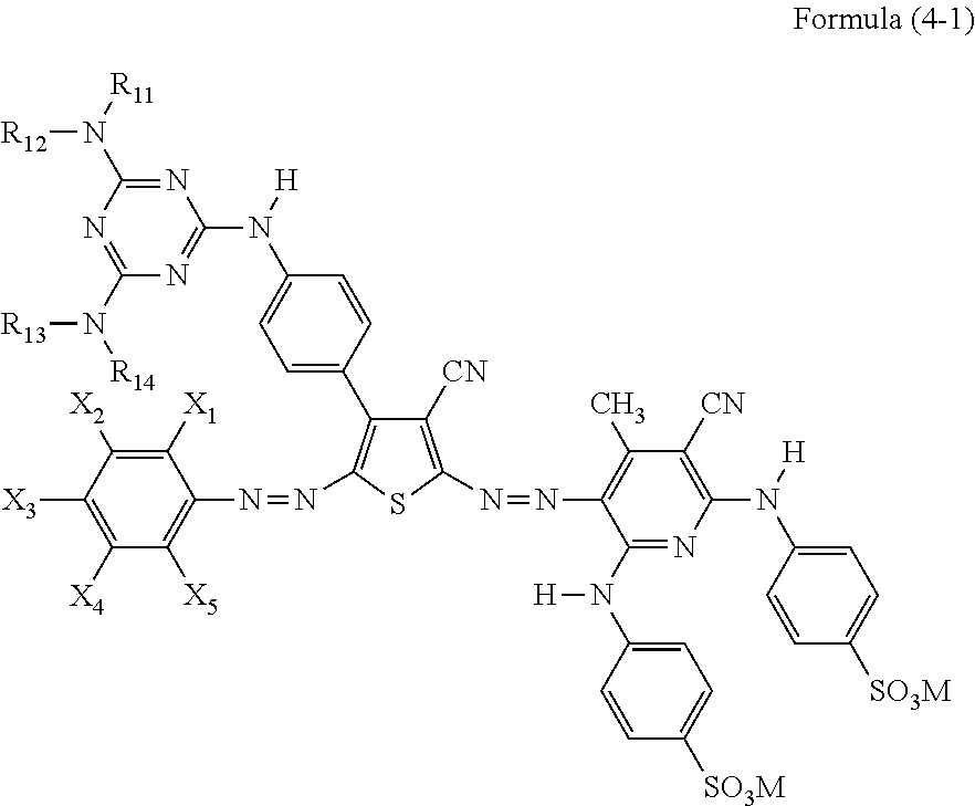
C1=C(C2=C(N=NC3=C([X5])C([X4])=C([X3])C([X2])=C3[X1])SC(N=NC3=C(C)C([CN])=C(N([H])C4=CC=C([SO3M])C=C4)N=C3N(C3=CC=C([SO3M])C=C3)[H])=C2[CN])C=CC(N([H])C2=NC(N([R14])[R13])=NC(N([R11])[R12])=N2)=C1
